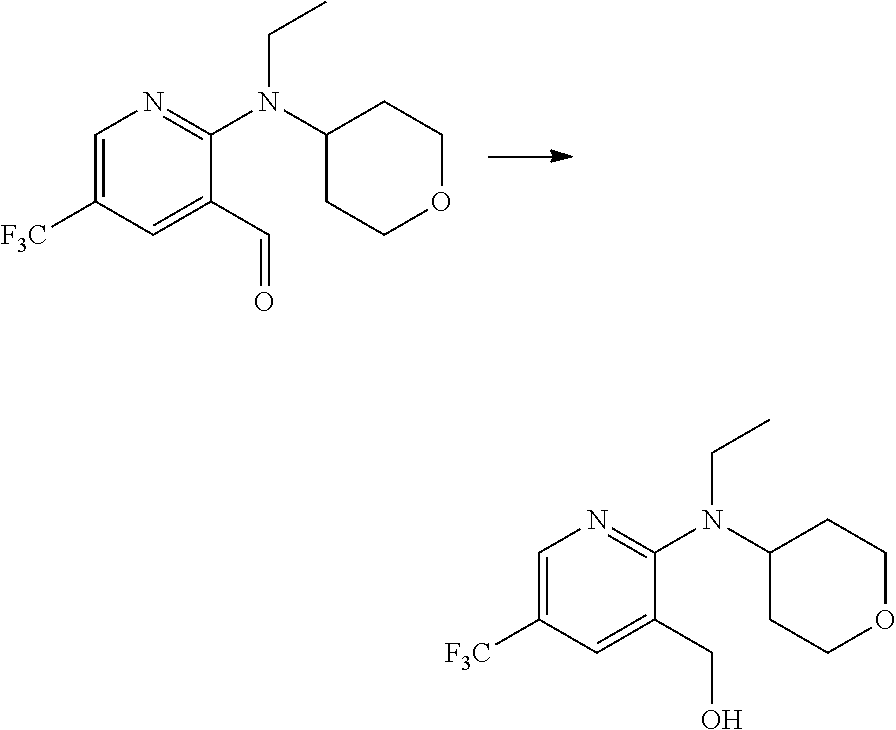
C1=C([F3C])C=C(C=O)C(N(C2CCOCC2)CC)=N1.C1=C([F3C])C=C(CO)C(N(C2CCOCC2)CC)=N1
